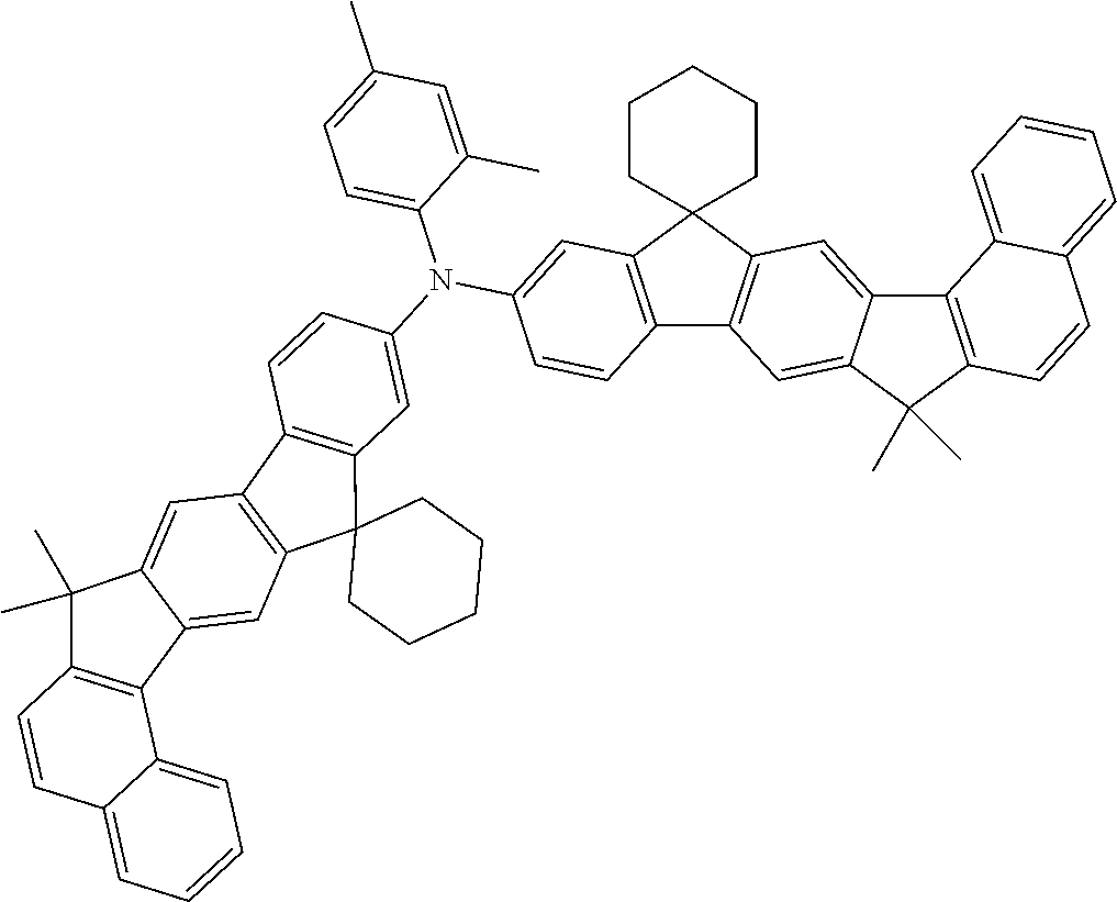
C12=C(C3(C4=C1C=C1C(=C4)C4=C(C1(C)C)C=CC1=CC=CC=C41)CCCCC3)C=C(N(C1=CC3=C(C=C1)C1=C(C34CCCCC4)C=C3C(=C1)C(C)(C)C1=C3C3=CC=CC=C3C=C1)C1=CC=C(C)C=C1C)C=C2
